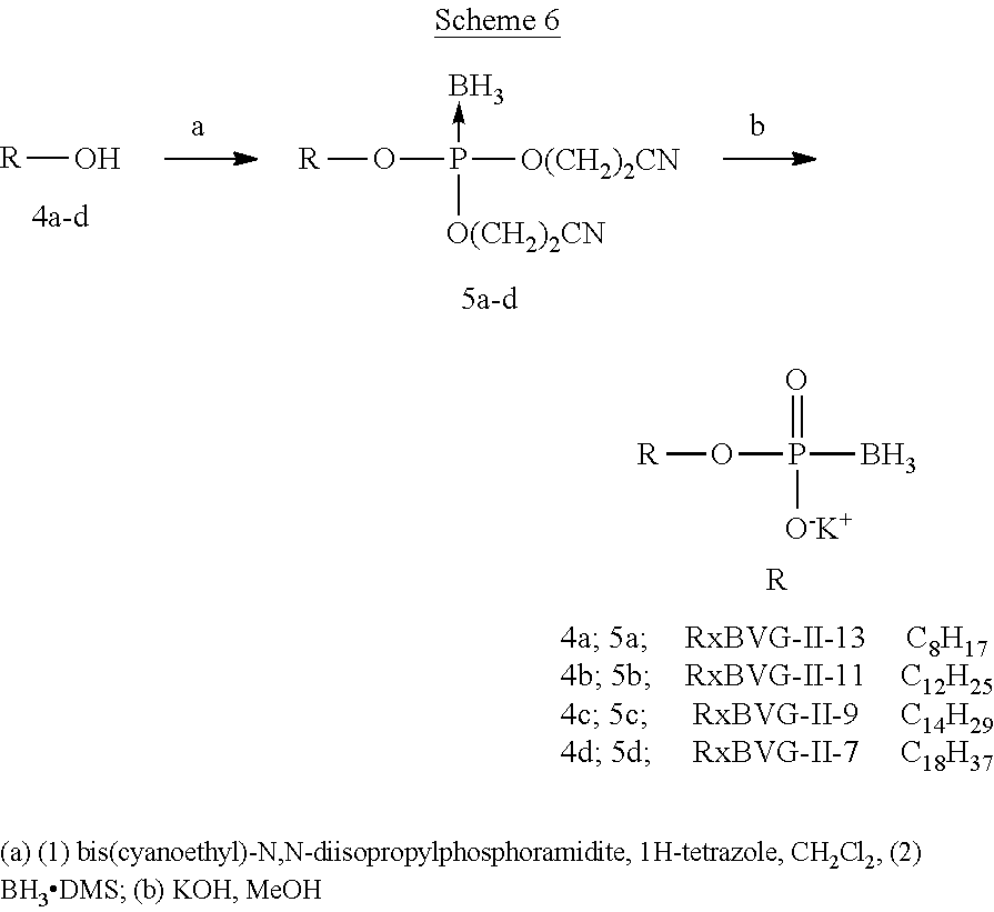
[R]OP(->B)([O(CH2)2CN])[O(CH2)2CN].[R]O.[R]OP(=O)([O-K+])B.[R]
